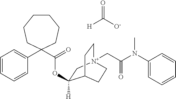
C1(N(C(C[N+]23CCC(CC2)C(OC(C2(C4=CC=CC=C4)CCCCCC2)=O)([H])C3)=O)C)=CC=CC=C1.O=C([O-])[H]
